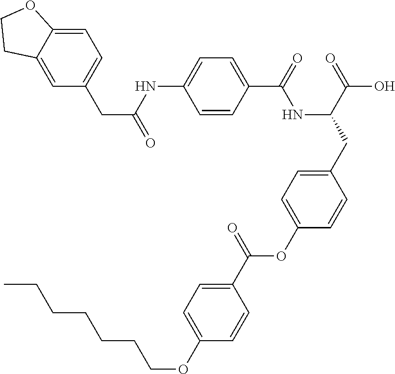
C1=CC(C(=O)NC(CC2=CC=C(OC(C3=CC=C(OCCCCCCC)C=C3)=O)C=C2)C(=O)O)=CC=C1NC(CC1=CC=C2C(=C1)CCO2)=O
